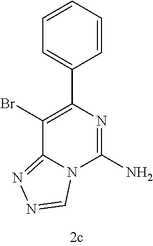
BrC1=C(C2=CC=CC=C2)N=C(N)N2C1=NN=C2
